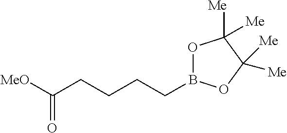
O1B(CCCCC([MeO])=O)OC([Me])([Me])C1([Me])[Me]
